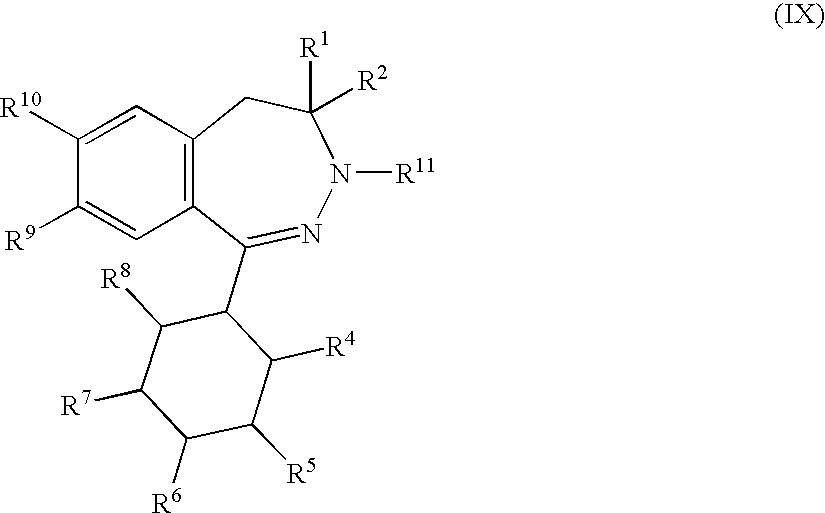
C1([R9])=CC2=C(C=C1[R10])CC([R1])([R2])N([R11])N=C2C1C([R4])C([R5])C([R6])C([R7])C1[R8]
